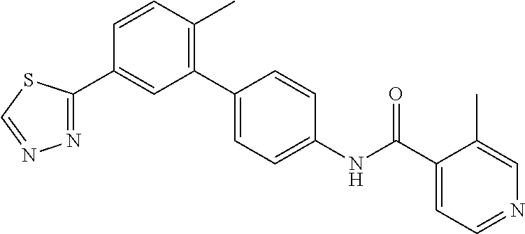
C1=CC(C)=C(C2=CC=C(NC(C3=CC=NC=C3C)=O)C=C2)C=C1C1=NN=CS1
